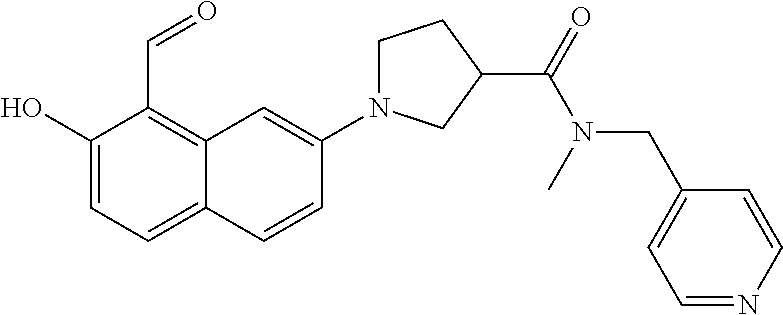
C1(O)=CC=C2C(=C1C=O)C=C(N1CCC(C(N(CC3=CC=NC=C3)C)=O)C1)C=C2
